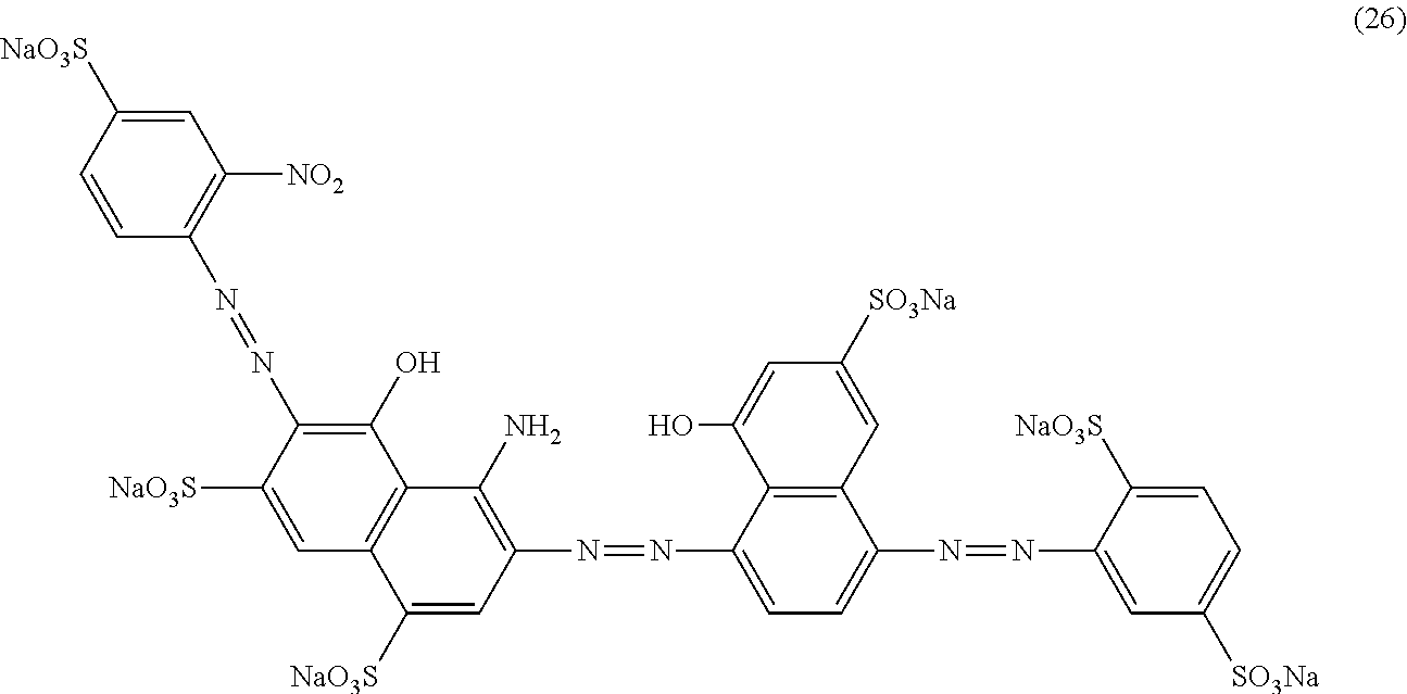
OC1=CC([SO3Na])=CC2=C1C(N=NC1=C(N)C3=C(C([NaO3S])=C1)C=C([NaO3S])C(N=NC1=C([NO2])C=C([NaO3S])C=C1)=C3O)=CC=C2N=NC1=CC([SO3Na])=CC=C1[NaO3S]
